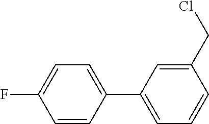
C1=CC(C2=CC=CC(CCl)=C2)=CC=C1F
